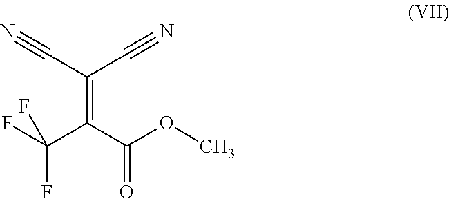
FC(C(C(OC)=O)=C(C#N)C#N)(F)F
